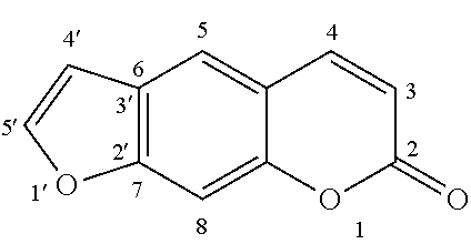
C12=C(C=C3C(=C1)C=CC(=O)O3)OC=C2
